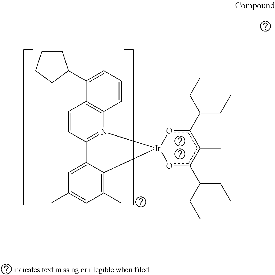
C12=C(N3=C(C=C1)C1=CC(C)=CC(C)=C1[Ir]31oc(C(CC)CC)c(C)c(C(CC)CC)o1)C=CC=C2C1CCCC1
